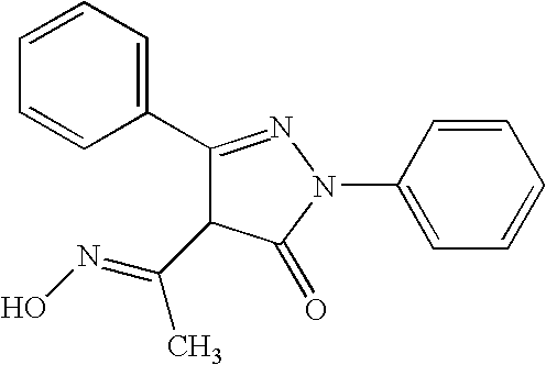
C1=CC=C(C2=NN(C3=CC=CC=C3)C(=O)C2C(=NO)C)C=C1
